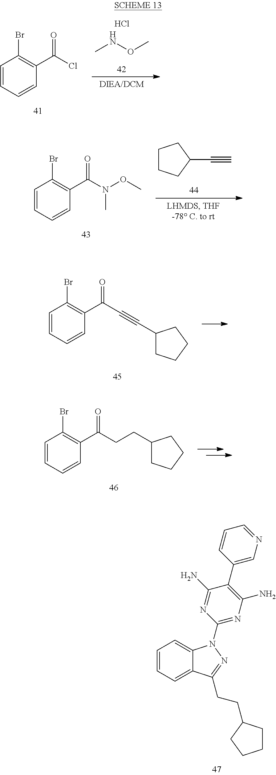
C1=CC=CC(C(Cl)=O)=C1Br.CNOC.Cl.C1=CC=CC(C(N(OC)C)=O)=C1Br.C1CCC(C#C)C1.C1=CC=CC(C(C#CC2CCCC2)=O)=C1Br.C1=CC=CC(C(CCC2CCCC2)=O)=C1Br.C1=CC=C2C(=C1)N(C1=NC(N)=C(C3=CN=CC=C3)C(N)=N1)N=C2CCC1CCCC1
